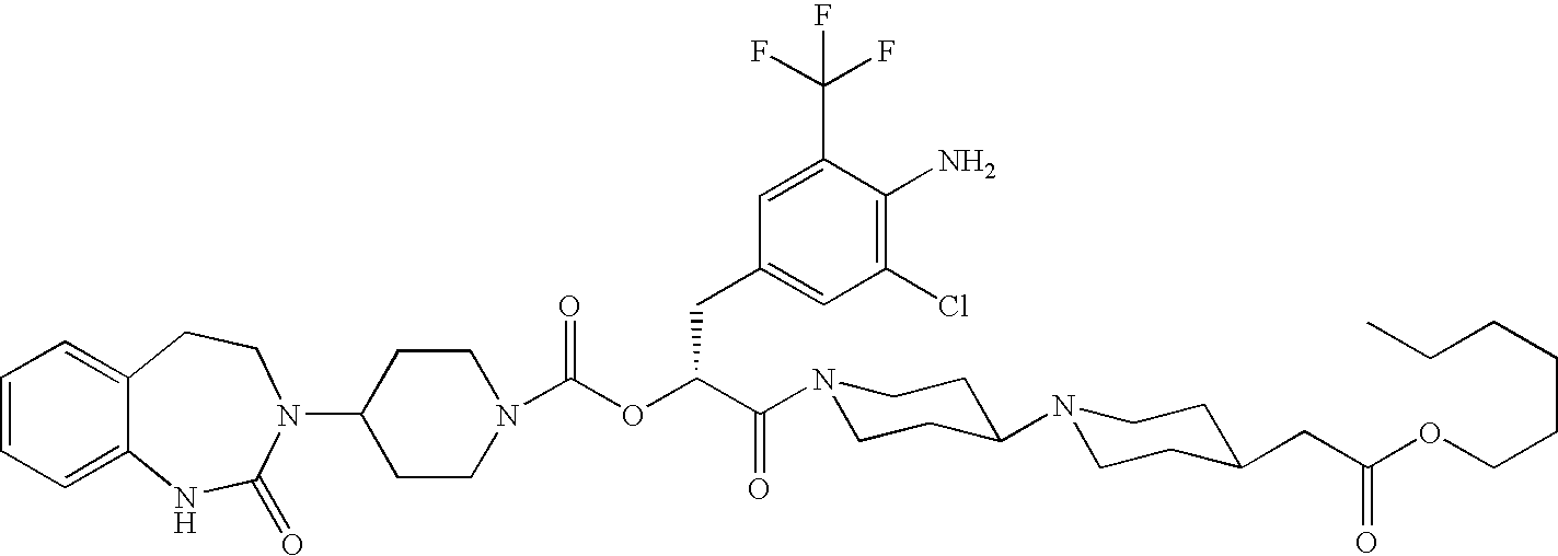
C1(N2C(=O)NC3=CC=CC=C3CC2)CCN(C(OC(C(N2CCC(N3CCC(CC(OCCCCCC)=O)CC3)CC2)=O)CC2=CC(Cl)=C(N)C(C(F)(F)F)=C2)=O)CC1
